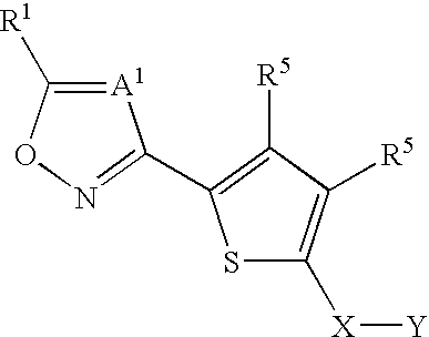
[A1]1=C([R1])ON=C1C1=C([R5])C([R5])=C([X][Y])S1
